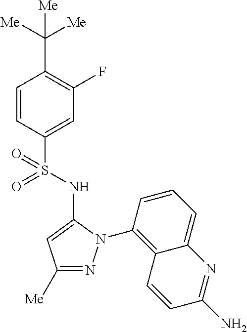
C1=CC(S(=O)(NC2=CC([Me])=NN2C2=C3C(=CC=C2)N=C(N)C=C3)=O)=CC(F)=C1C([Me])([Me])[Me]
